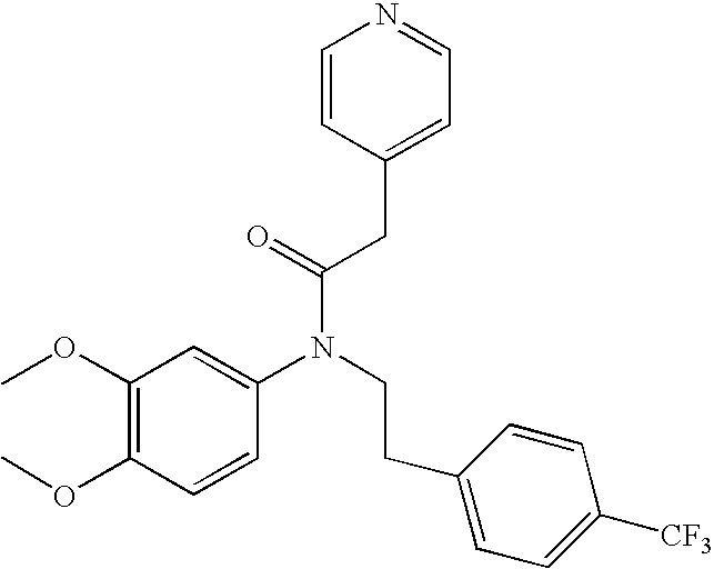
C1(OC)=C(OC)C=CC(N(CCC2=CC=C([CF3])C=C2)C(=O)CC2=CC=NC=C2)=C1
